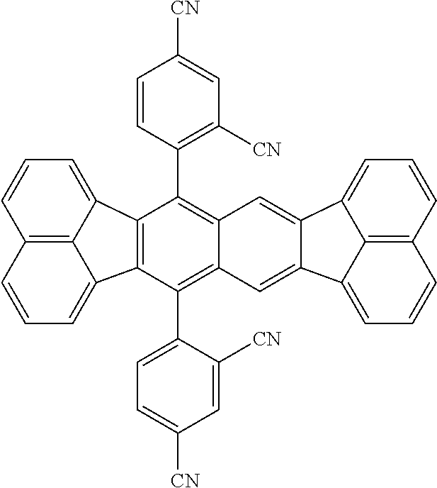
C12=C3C(=CC=C1)C1=C(C3=CC=C2)C(C2=CC=C([CN])C=C2[CN])=C2C(=C1C1=C([CN])C=C([CN])C=C1)C=C1C3=CC=CC4=C3C(=CC=C4)C1=C2
